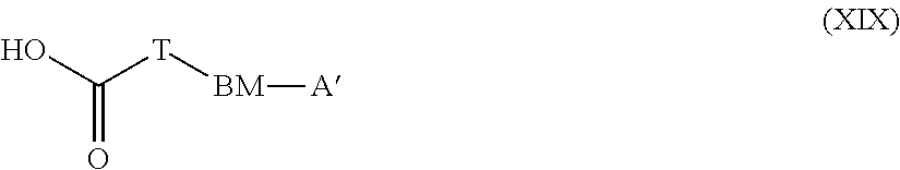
OC([T][BM][A])=O
